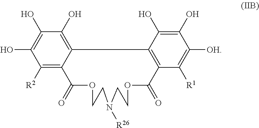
C1([R2])=C2C(=C(O)C(O)=C1O)C1=C(C([R1])=C([OH])C(O)=C1O)C(=O)OCCN([R26])CCOC2=O
